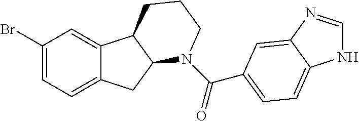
C1(Br)=CC=C2C(=C1)C1C(C2)N(C(=O)C2=CC=C3NC=NC3=C2)CCC1
